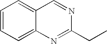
C1=CC=C2C(=C1)C=NC(CC)=N2
